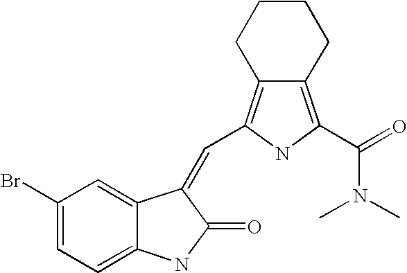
C1(Br)=CC=C2C(=C1)C(=CC1=C3CCCCC3=C(C(=O)N(C)C)N1)C(=O)N2
